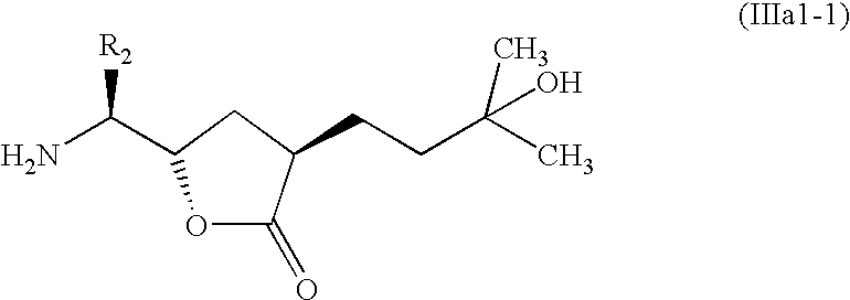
O1C(=O)C(CCC(C)(O)C)CC1C(N)[R2]
